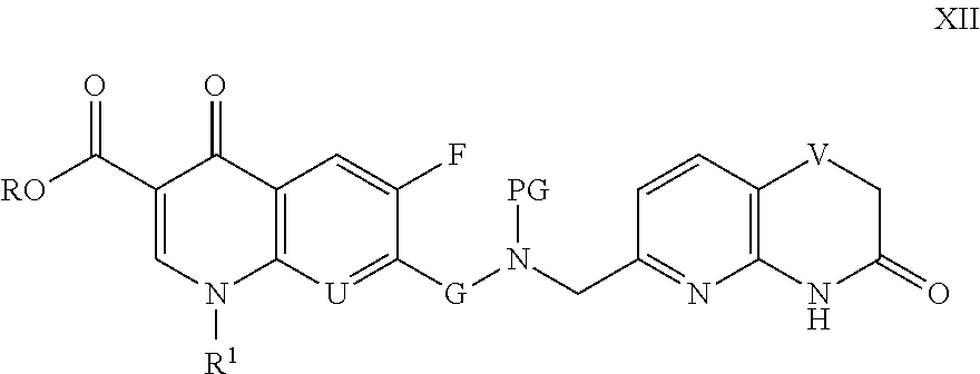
C12=C([U]=C([G]N(CC3=NC4=C(C=C3)[V]CC(=O)N4)[PG])C(F)=C1)N([R1])C=C(C([RO])=O)C2=O
